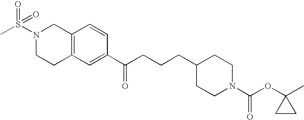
C1(C(CCCC2CCN(C(=O)OC3(C)CC3)CC2)=O)=CC2=C(C=C1)CN(S(C)(=O)=O)CC2
